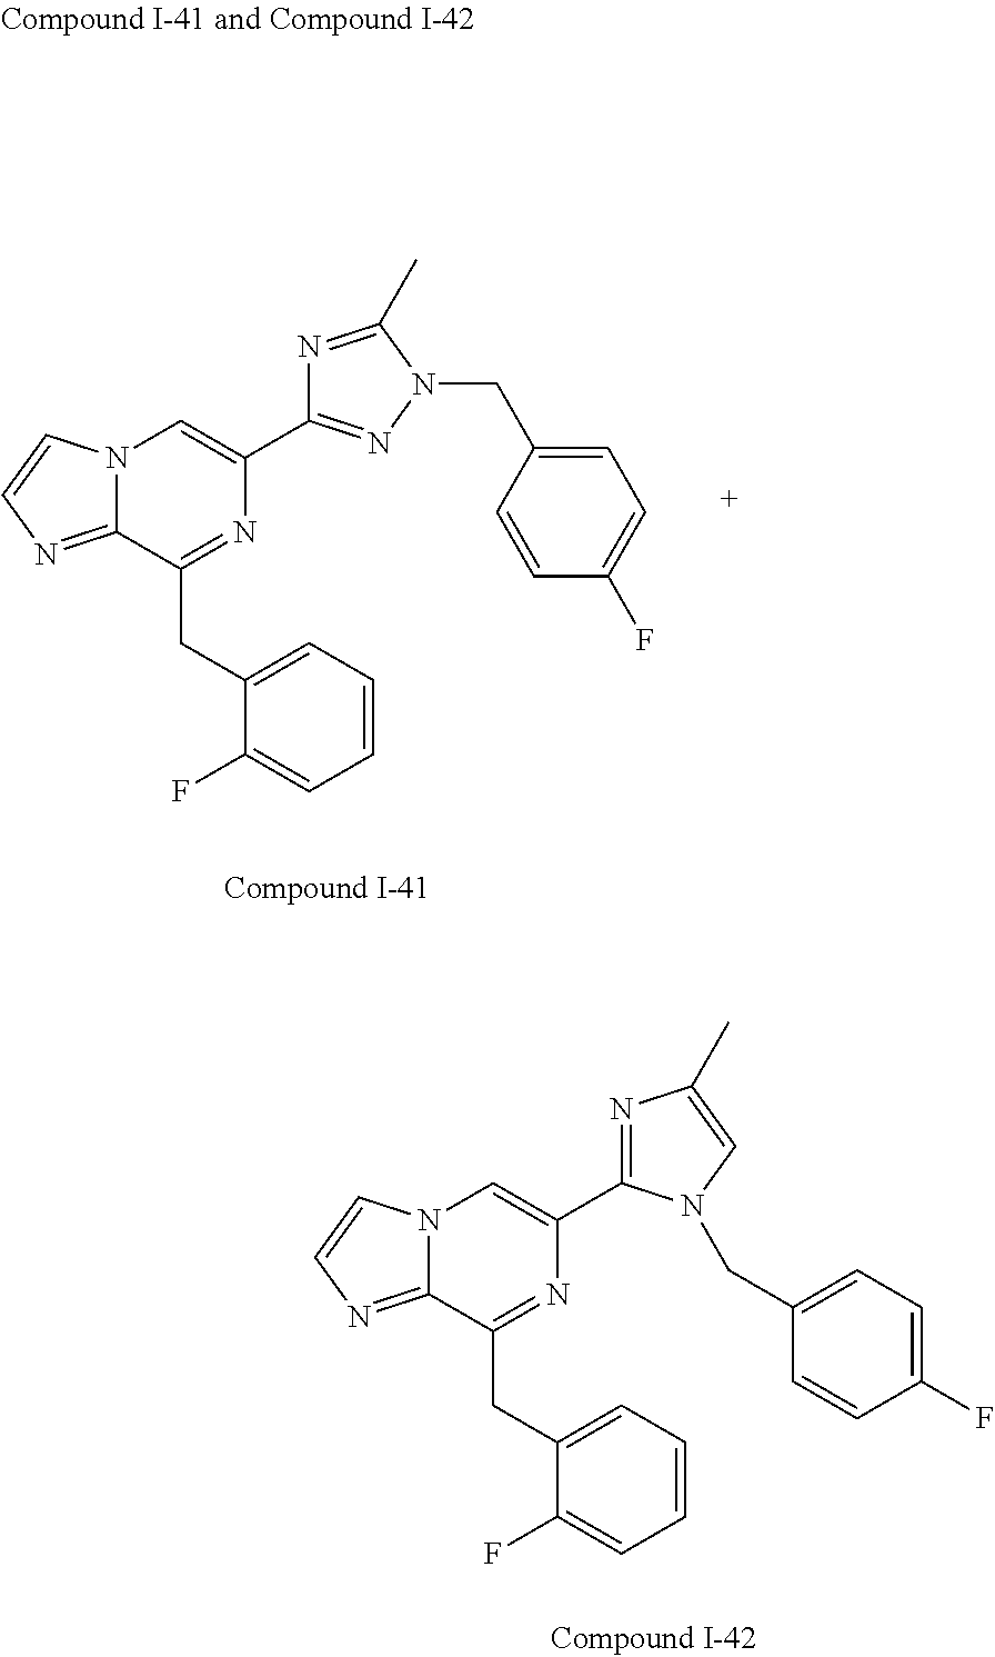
C1=C(CC2=NC(C3=NN(CC4=CC=C(F)C=C4)C(C)=N3)=CN3C2=NC=C3)C(F)=CC=C1.C1=C(CC2=NC(C3=NC(C)=CN3CC3=CC=C(F)C=C3)=CN3C2=NC=C3)C(F)=CC=C1
